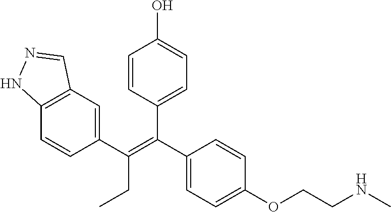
C1(C(=C(C2=CC=C(OCCNC)C=C2)C2=CC=C(O)C=C2)CC)=CC2=C(C=C1)NN=C2
